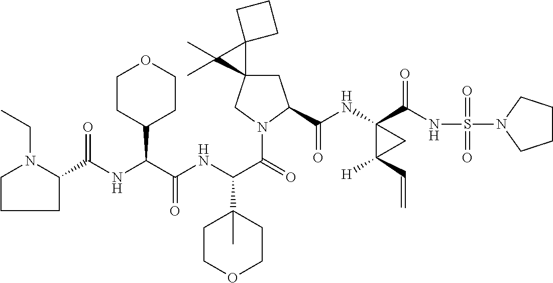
C1C2(CN(C(=O)C(NC(C(NC(=O)C3CCCN3CC)C3CCOCC3)=O)C3(C)CCOCC3)C1C(NC1(C(NS(=O)(=O)N3CCCC3)=O)C([H])(C=C)C1)=O)C1(C2(C)C)CCC1
